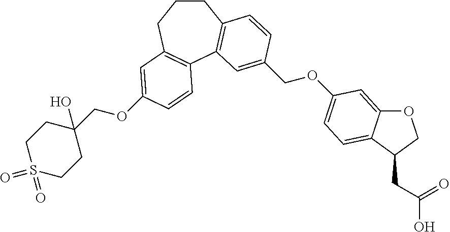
C1CCC2=C(C3=C1C=CC(COC1=CC=C4C(=C1)OCC4CC(O)=O)=C3)C=CC(OCC1(O)CCS(=O)(=O)CC1)=C2
